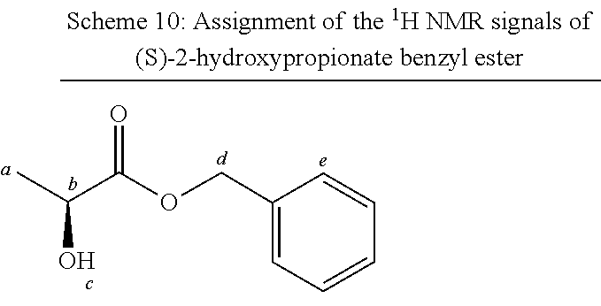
C(C(C)O)(=O)OCC1=CC=CC=C1
